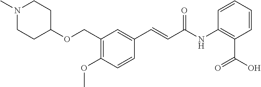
C1(COC2CCN(C)CC2)=C(OC)C=CC(C=CC(NC2=C(C(O)=O)C=CC=C2)=O)=C1
